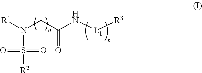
[R1]N(CC(N[L1][R3])=O)S([R2])(=O)=O
